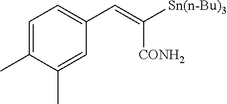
C1=C(C)C(C)=CC(C=C([Sn(n-Bu)3])[CONH2])=C1
